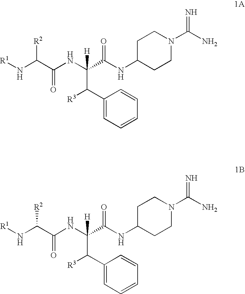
[R1]NC(C(NC(C(NC1CCN(C(N)=N)CC1)=O)(C([R3])C1=CC=CC=C1)[H])=O)[R2].[R1]NC(C(NC(C(NC1CCN(C(N)=N)CC1)=O)(C([R3])C1=CC=CC=C1)[H])=O)[R2]
